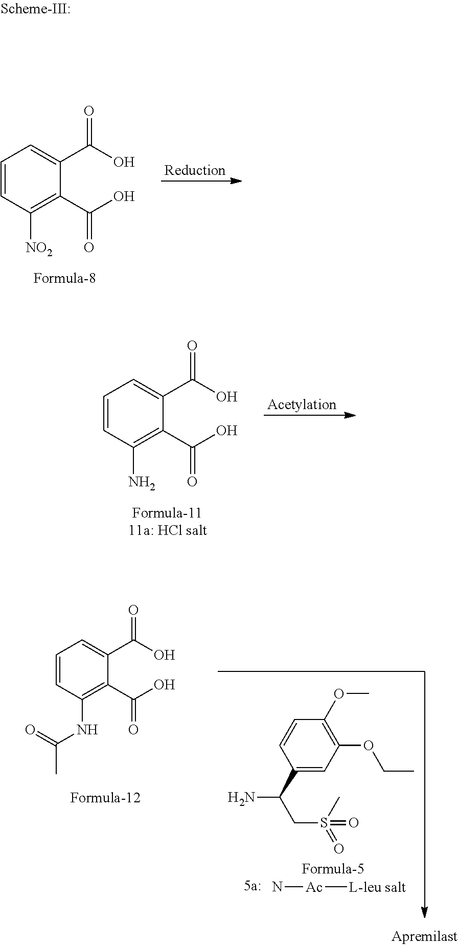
C1=CC([NO2])=C(C(O)=O)C(C(O)=O)=C1.C1=CC(N)=C(C(O)=O)C(C(O)=O)=C1.C1(C(N)CS(C)(=O)=O)=CC(OCC)=C(OC)C=C1.C1=CC(NC(=O)C)=C(C(O)=O)C(C(O)=O)=C1.N[Ac][L-leu salt]
